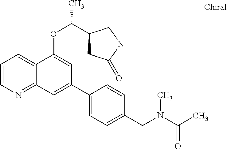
C1=CN=C2C(=C1)C(OC(C1CC(=O)NC1)C)=CC(C1=CC=C(CN(C)C(=O)C)C=C1)=C2
